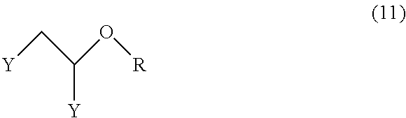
[Y]CC([Y])O[R]
